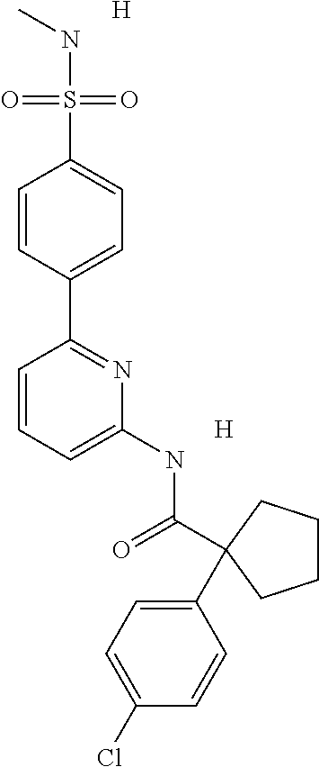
[H].N(S(=O)(=O)C1=CC=C(C2=NC(NC(=O)C3(C4=CC=C(Cl)C=C4)CCCC3)=CC=C2)C=C1)C.[H]
